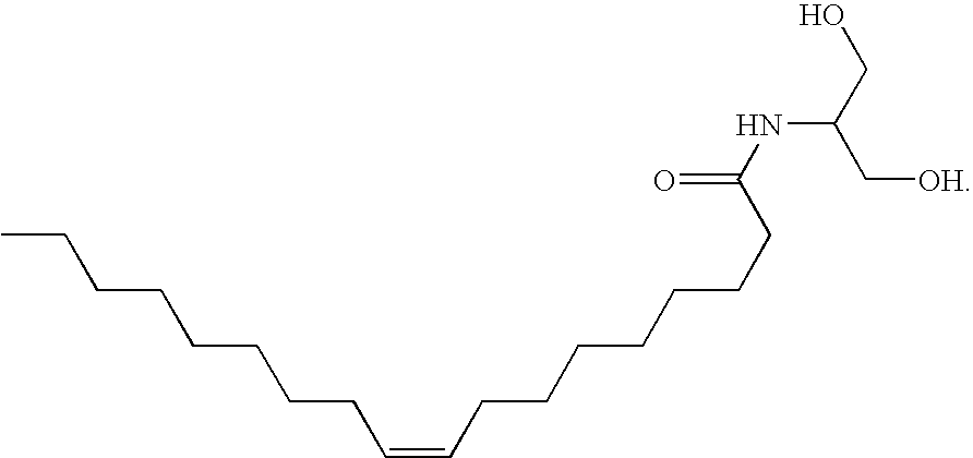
C(=CCCCCCCCC(NC(CO)C[OH])=O)CCCCCCCC
